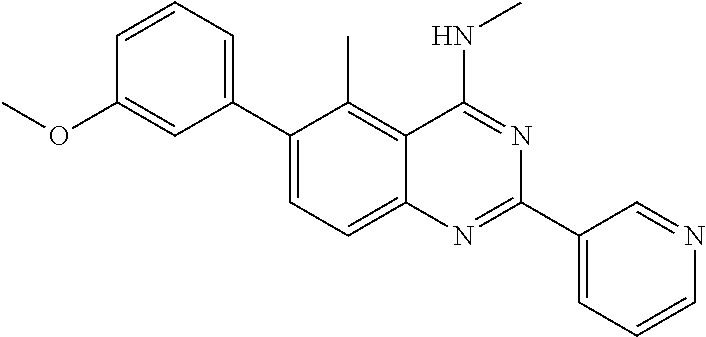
C1=C(OC)C=CC=C1C1=CC=C2C(=C1C)C(NC)=NC(C1=CC=CN=C1)=N2
